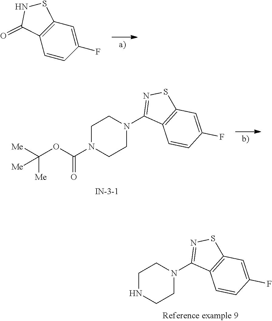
C1(N2CCNCC2)=NSC2=C1C=CC(F)=C2.C1=CC(F)=CC2=C1C(=O)NS2.C1(N2CCN(C(OC([Me])([Me])[Me])=O)CC2)=NSC2=C1C=CC(F)=C2
